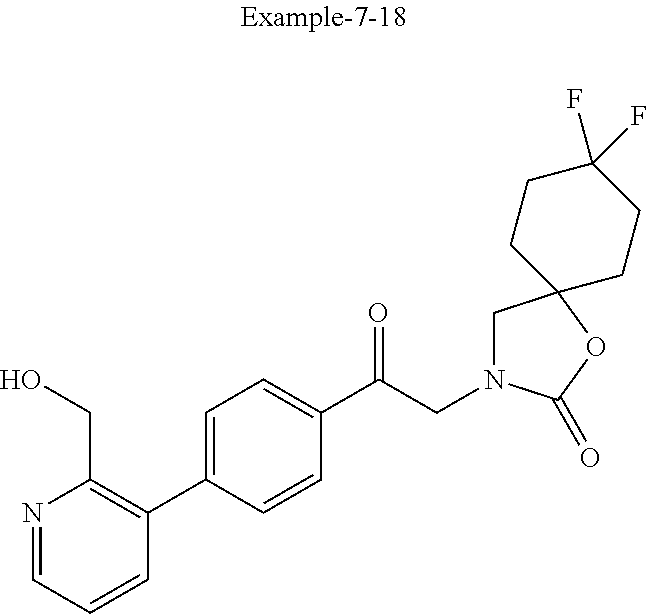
N1=CC=CC(C2=CC=C(C(CN3CC4(OC3=O)CCC(F)(F)CC4)=O)C=C2)=C1CO
